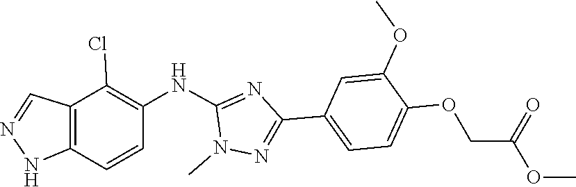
C1(NC2=C(Cl)C3=C(NN=C3)C=C2)=NC(C2=CC=C(OCC(=O)OC)C(OC)=C2)=NN1C
